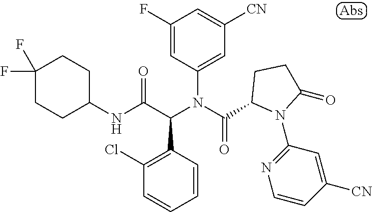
C1(NC(C(C2=C(Cl)C=CC=C2)N(C(=O)C2N(C3=NC=CC([CN])=C3)C(=O)CC2)C2=CC([CN])=CC(F)=C2)=O)CCC(F)(F)CC1
